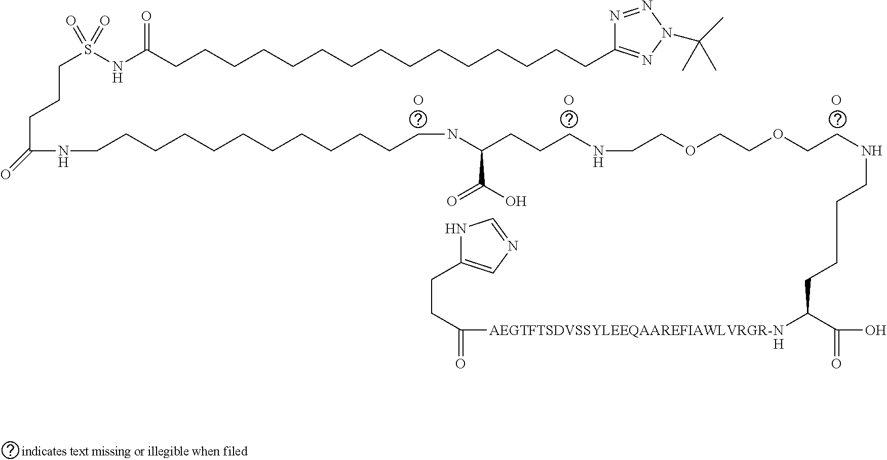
N1C(CCC(=O)[AEGTFTSDVSSYLEEQAAREFIAWLVRGR-N]C(C(O)=O)CCCCNCCOCCOCCNCCCC(NCCCCCCCCCCCCNC(CCCS(NC(=O)CCCCCCCCCCCCCCCC2=NN(C(C)(C)C)N=N2)(=O)=O)=O)C(=O)O)=CN=C1.[H].O.O.O
